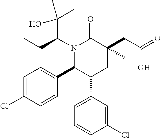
N1(C(C(C)(O)C)CC)C(C2=CC=C(Cl)C=C2)C(C2=CC=CC(Cl)=C2)CC(C)(CC(O)=O)C1=O
